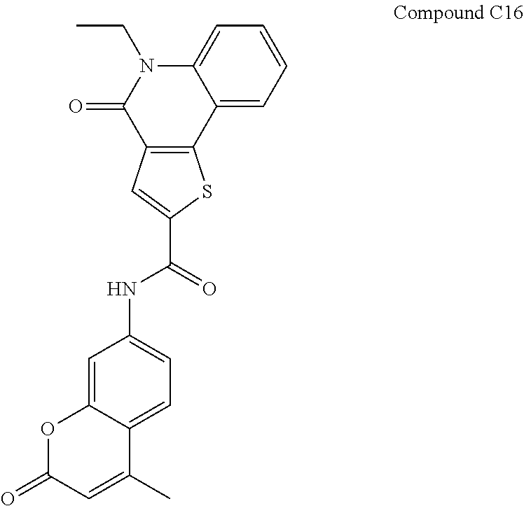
C12=CC=CC=C1N(CC)C(=O)C1=C2SC(C(NC2=CC=C3C(=C2)OC(=O)C=C3C)=O)=C1
